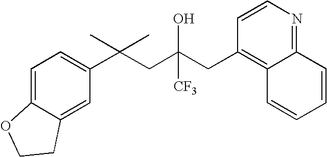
C12=CC(C(CC(CC3=C4C(=NC=C3)C=CC=C4)(O)[CF3])(C)C)=CC=C1OCC2
